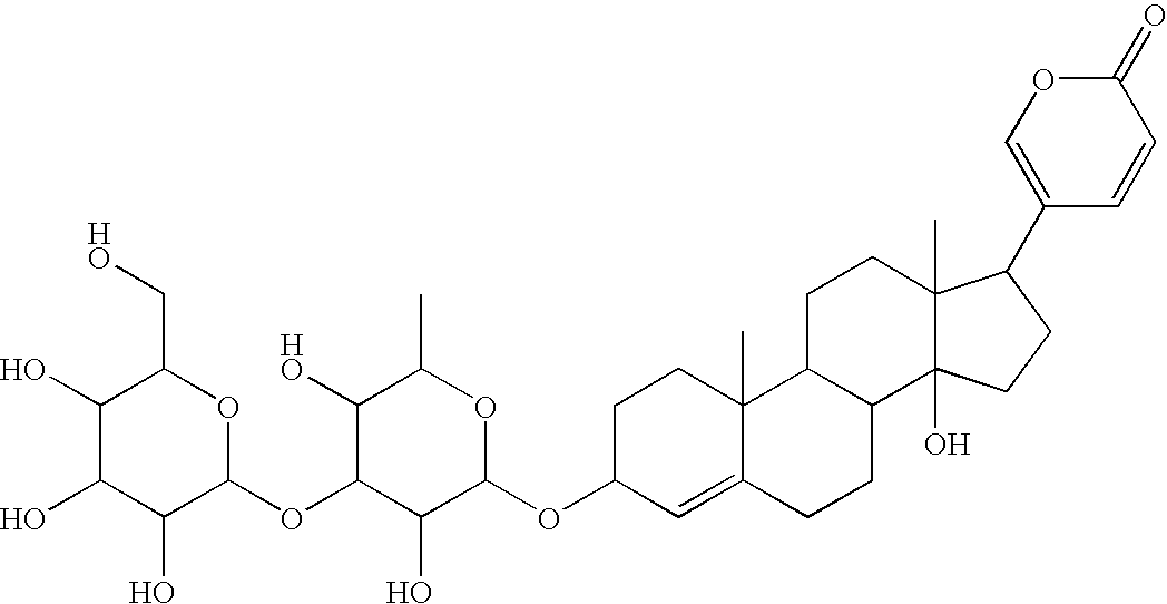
C1(O)C(O)C(O)C(OC2C(O)C(C)OC(OC3C=C4C(C)(CC3)C3C(CC4)C4(O)C(C)(CC3)C(C3=COC(=O)C=C3)CC4)C2O)OC1CO
